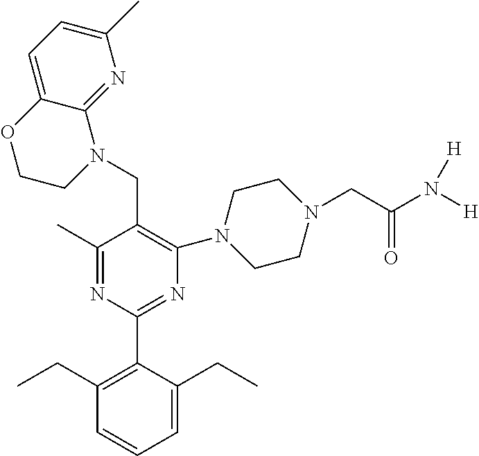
C1(C)=NC(C2=C(CC)C=CC=C2CC)=NC(N2CCN(CC(N([H])[H])=O)CC2)=C1CN1C2=NC(C)=CC=C2OCC1
